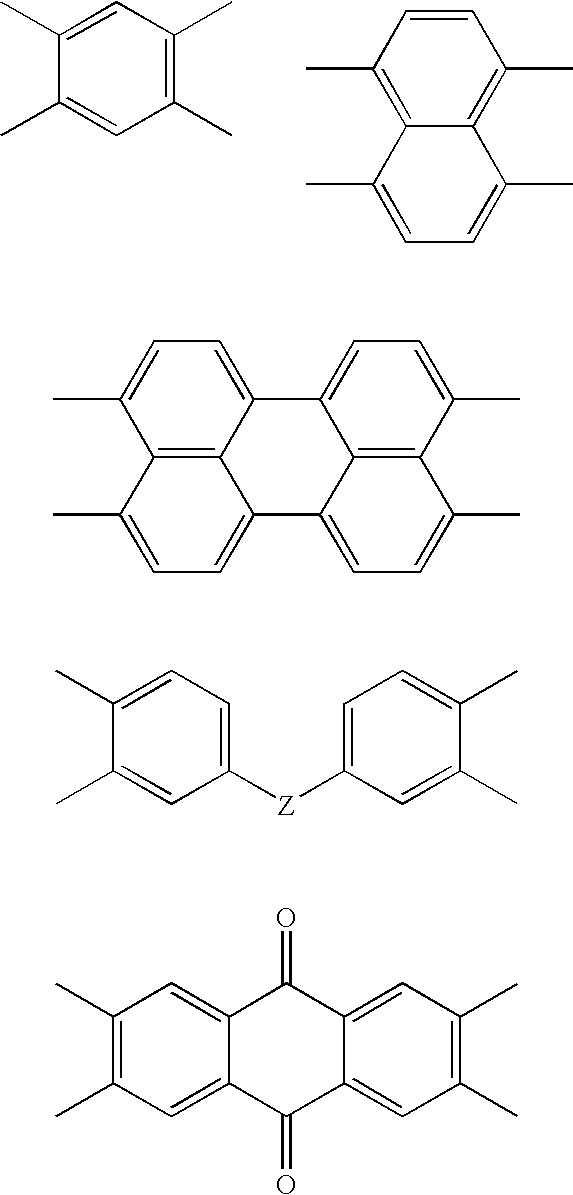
C1(C)=C(C)C=C(C)C(C)=C1.C1=CC(C)=C2C(=C1C)C(C)=CC=C2C.C1=C2C3=C(C(C)=C1)C(C)=CC=C3C1=CC=C(C)C3=C1C2=CC=C3C.C1([Z]C2=CC=C(C)C(C)=C2)=CC=C(C)C(C)=C1.C12=CC(C)=C(C)C=C1C(=O)C1=CC(C)=C(C)C=C1C2=O
